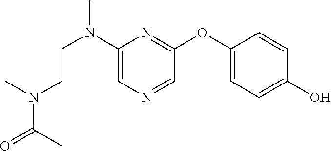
C1(N(CCN(C)C(=O)C)C)=CN=CC(OC2=CC=C(O)C=C2)=N1
